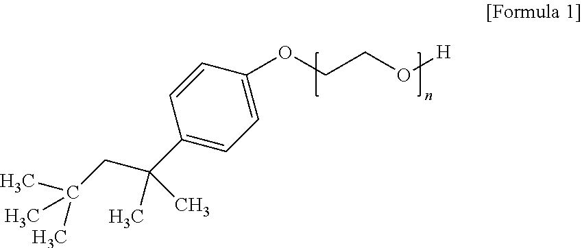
C1=C(OCCO[H])C=CC(C(C)(CC(C)(C)C)C)=C1
